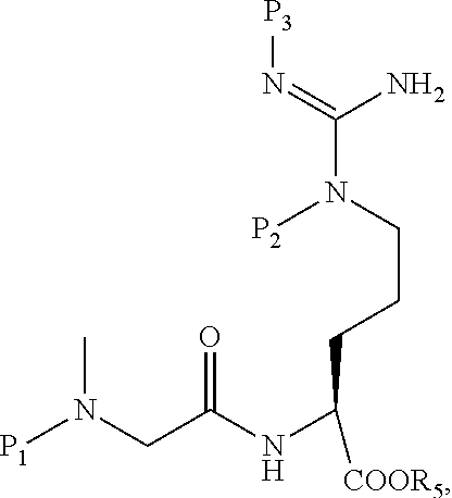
[P1]N(CC(NC([COOR5])CCCN(C(N)=N[P3])[P2])=O)C
